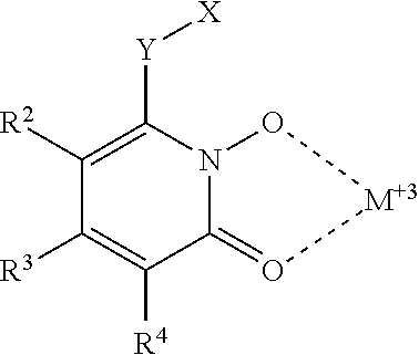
C1([R2])=C([Y][X])N2C(=O[M+3]O2)C([R4])=C1[R3]
